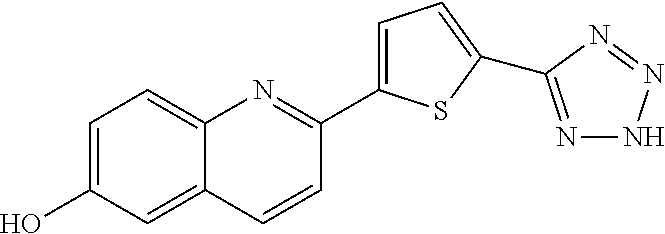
C1=C(O)C=C2C(=C1)N=C(C1=CC=C(C3=NNN=N3)S1)C=C2
